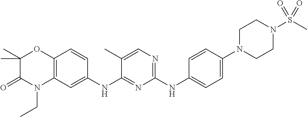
C1(NC2=CC=C(N3CCN(S(C)(=O)=O)CC3)C=C2)=NC=C(C)C(NC2=CC3=C(C=C2)OC(C)(C)C(=O)N3CC)=N1
